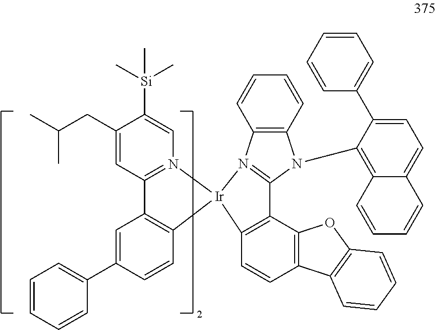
C1(CC(C)C)=CC2=N(C=C1[Si](C)(C)C)[Ir]1(C3=C2C=C(C2=CC=CC=C2)C=C3)N2=C(N(C3=C4C(=CC=C3C3=CC=CC=C3)C=CC=C4)C3=C2C=CC=C3)C2=C1C=CC1=C2OC2=C1C=CC=C2
